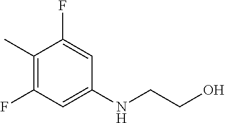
C1(C)=C(F)C=C(NCCO)C=C1F
